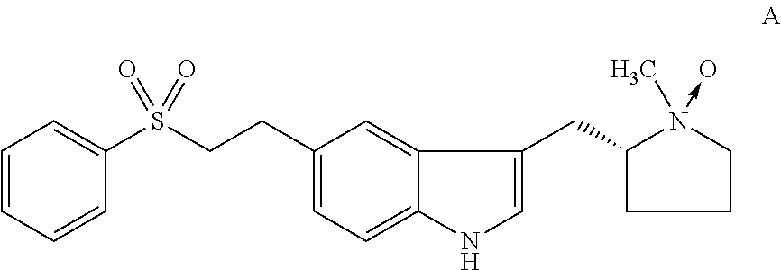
C1=CC=CC(S(CCC2=CC=C3C(=C2)C(CC2CCCN2(C)->O)=CN3)(=O)=O)=C1
